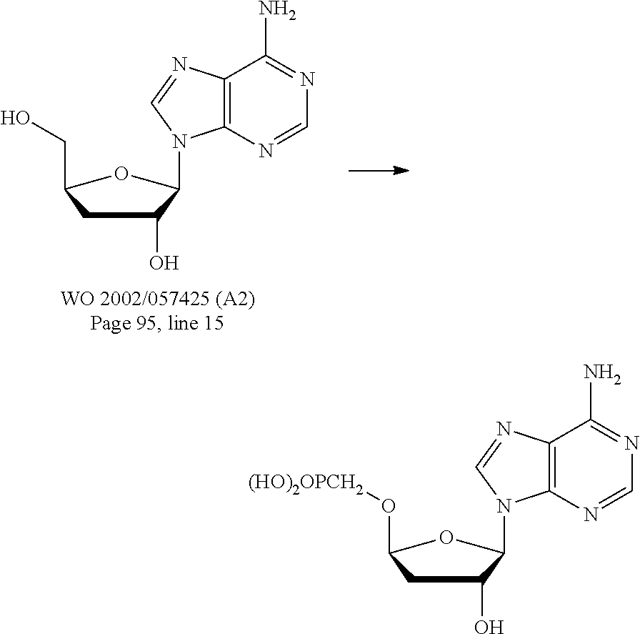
C1(O)CC(O[(HO)2OPCH2])OC1N1C2=C(N=C1)C(N)=NC=N2.C1(O)CC(CO)OC1N1C2=C(N=C1)C(N)=NC=N2
